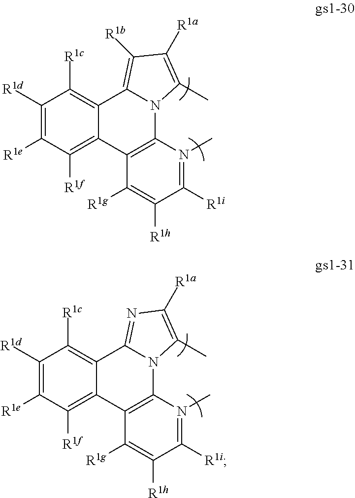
C1([R1d])=C([R1e])C([R1f])=C2C(=C1[R1c])C1=C([R1b])C([R1a])=C(C)N1C1=C2C([R1g])=C([R1h])C([R1i])=N1C.C1([R1d])=C([R1e])C([R1f])=C2C(=C1[R1c])C1=NC([R1a])=C(C)N1C1=C2C([R1g])=C([R1h])C([R1i])=N1C
